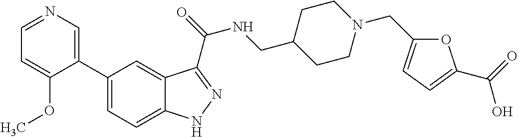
C1(C2=CN=CC=C2OC)=CC=C2C(=C1)C(C(=O)NCC1CCN(CC3=CC=C(C(O)=O)O3)CC1)=NN2
